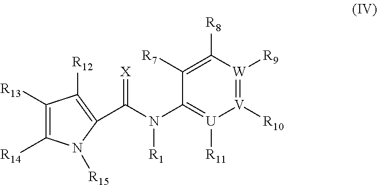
C(N(C1=[U]([R11])[V]([R10])=[W]([R9])C([R8])=C1[R7])[R1])(=[X])C1=C([R12])C([R13])=C([R14])N1[R15]
